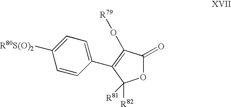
O1C(=O)C(O[R79])=C(C2=CC=C([R80S(O)2])C=C2)C1([R82])[R81]
